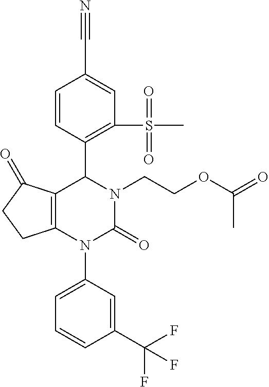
C1=CC(C2C3=C(N(C4=CC=CC(C(F)(F)F)=C4)C(=O)N2CCOC(=O)C)CCC3=O)=C(S(C)(=O)=O)C=C1C#N
